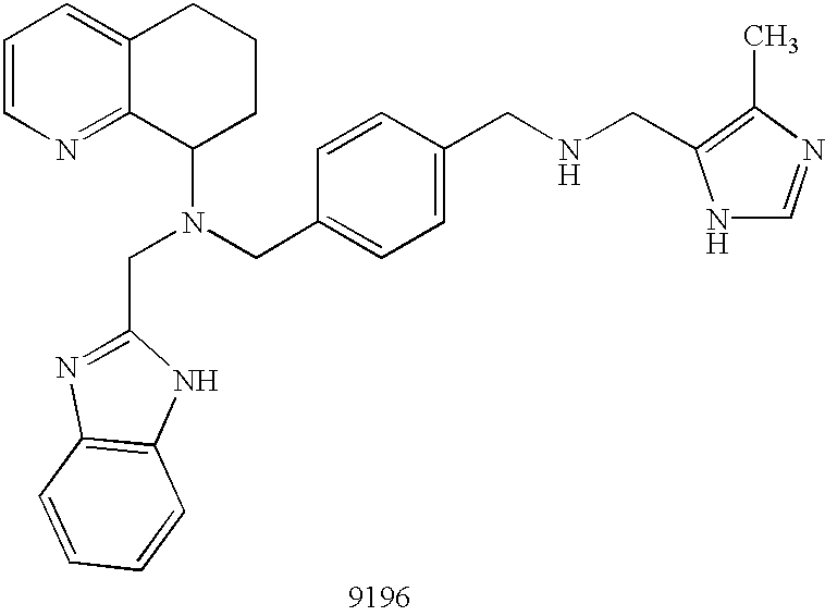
C1=CN=C2C(=C1)CCCC2N(CC1=CC=C(CNCC2=C(C)N=CN2)C=C1)CC1=NC2=C(N1)C=CC=C2
